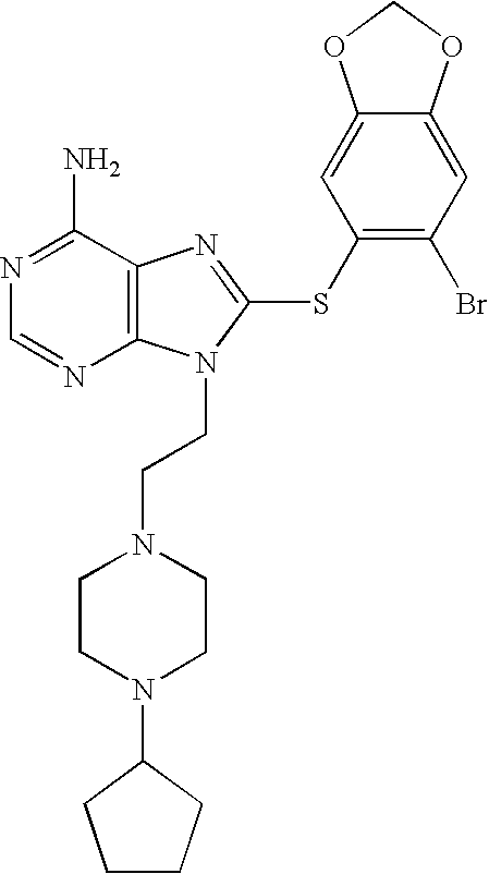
N1=C(N)C2=C(N=C1)N(CCN1CCN(C3CCCC3)CC1)C(SC1=C(Br)C=C3C(=C1)OCO3)=N2
